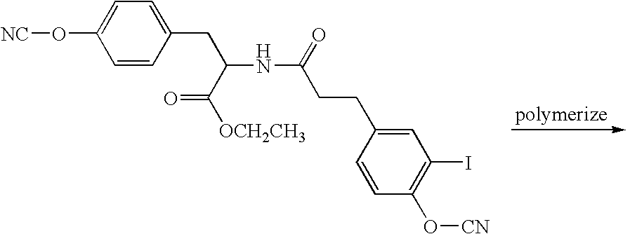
C1=CC(CC(NC(=O)CCC2=CC(I)=C(O[CN])C=C2)C([OCH2CH3])=O)=CC=C1O[NC]
